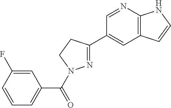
C12=C(N=CC(C3=NN(C(=O)C4=CC=CC(F)=C4)CC3)=C1)NC=C2
